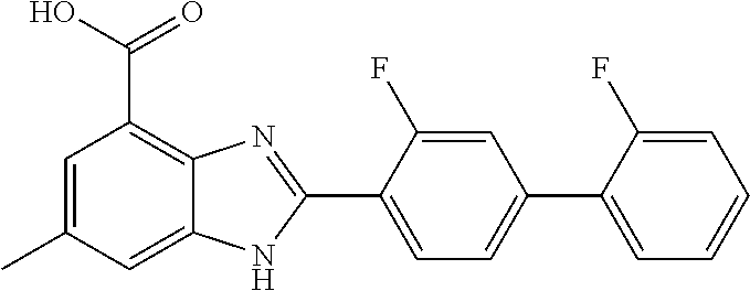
C1=C(C2=NC3=C(C(O)=O)C=C(C)C=C3N2)C(F)=CC(C2=CC=CC=C2F)=C1
